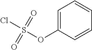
O(S(Cl)(=O)=O)C1=CC=CC=C1
